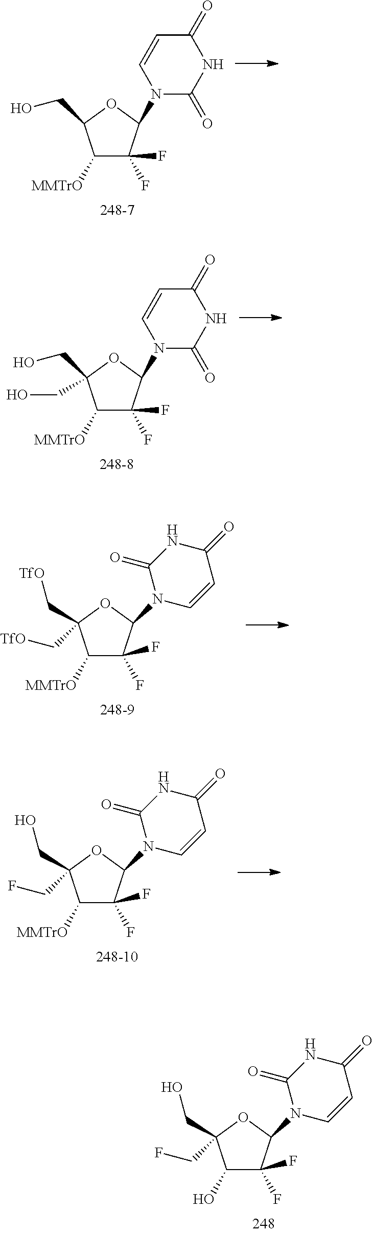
C1(O)C(F)(F)C(N2C=CC(=O)NC2=O)OC1(CO)CF.C1([MMTrO])C(F)(F)C(N2C(=O)NC(=O)C=C2)OC1CO.C1([MMTrO])C(F)(F)C(N2C(=O)NC(=O)C=C2)OC1(CO)CO.C1([MMTrO])C(F)(F)C(N2C=CC(=O)NC2=O)OC1(C[TfO])C[TfO].C1([MMTrO])C(F)(F)C(N2C=CC(=O)NC2=O)OC1(CO)CF
